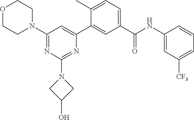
O1CCN(C2=NC(N3CC(O)C3)=NC(C3=CC(C(NC4=CC([CF3])=CC=C4)=O)=CC=C3C)=C2)CC1
